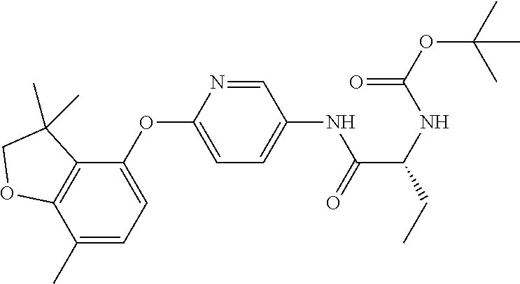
C1=NC(OC2=CC=C(C)C3=C2C(C)(C)CO3)=CC=C1NC(C(CC)NC(=O)OC(C)(C)C)=O
